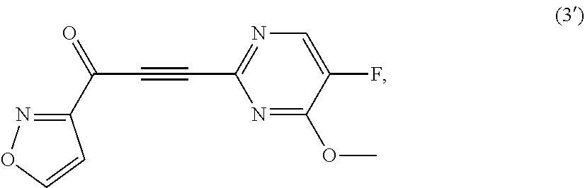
N1=C(OC)C(F)=CN=C1C#CC(C1=NOC=C1)=O
